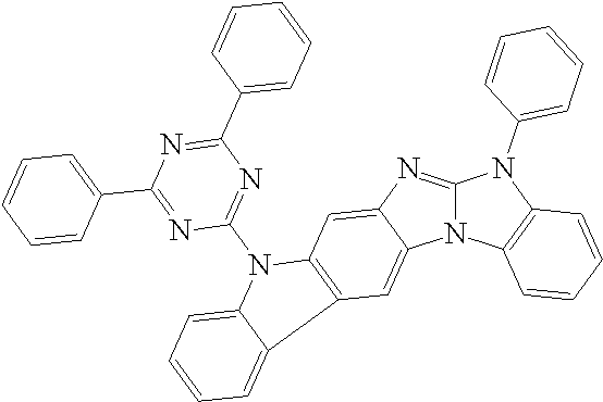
N12C(=NC3=CC4=C(C=C13)C1=CC=CC=C1N4C1=NC(C3=CC=CC=C3)=NC(C3=CC=CC=C3)=N1)N(C1=CC=CC=C1)C1=C2C=CC=C1
